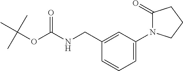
C(NC(OC(C)(C)C)=O)C1=CC(N2C(=O)CCC2)=CC=C1
